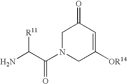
C1N(C(C(N)[R11])=O)CC([OR14])=CC1=O
